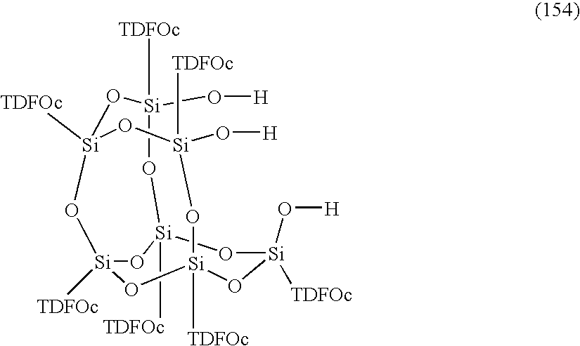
O1[Si]2([TDFOc])O[Si](O[H])([TDFOc])O[Si]3([TDFOc])O[Si]([TDFOc])(O2)O[Si]([TDFOc])(O[Si]([TDFOc])(O[H])O3)O[Si]1(O[H])[TDFOc]
